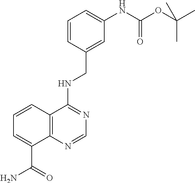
C1=C(CNC2=NC=NC3=C2C=CC=C3C(=O)N)C=CC=C1NC(OC(C)(C)C)=O
